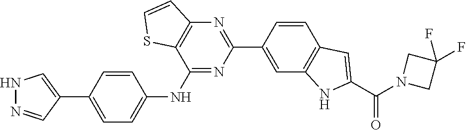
N1=C(NC2=CC=C(C3=CNN=C3)C=C2)C2=C(N=C1C1=CC3=C(C=C1)C=C(C(N1CC(F)(F)C1)=O)N3)C=CS2
